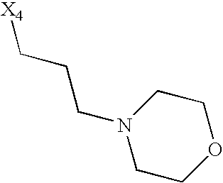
[X4]CCCN1CCOCC1
